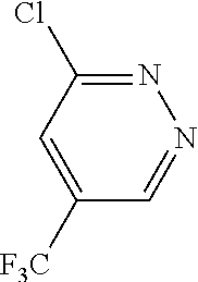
[F3C]C1=CC(Cl)=NN=C1
